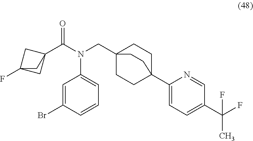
C1=C(Br)C=CC=C1N(CC12CCC(C3=CC=C(C(F)(C)F)C=N3)(CC1)CC2)C(=O)C12CC(F)(C1)C2
